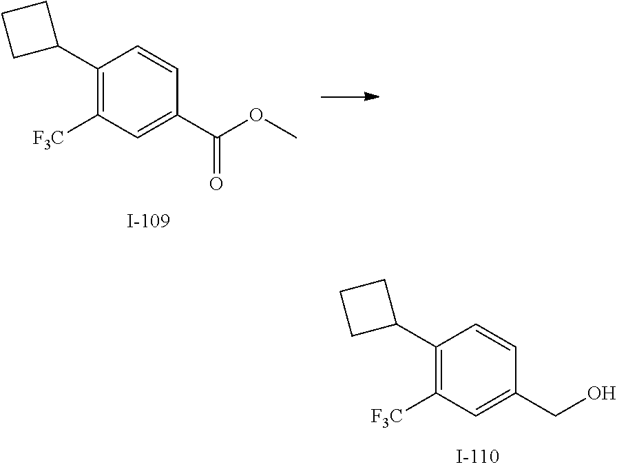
C1=CC(C(=O)OC)=CC([F3C])=C1C1CCC1.C1(C2CCC2)=C([F3C])C=C(CO)C=C1
